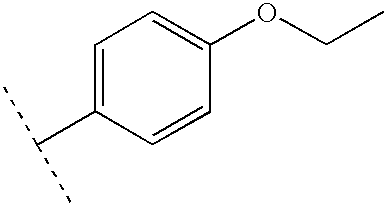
C1=C(C(C)C)C=CC(OCC)=C1
